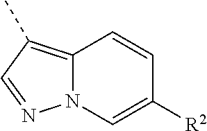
C12=C(C)C=NN1C=C([R2])C=C2
